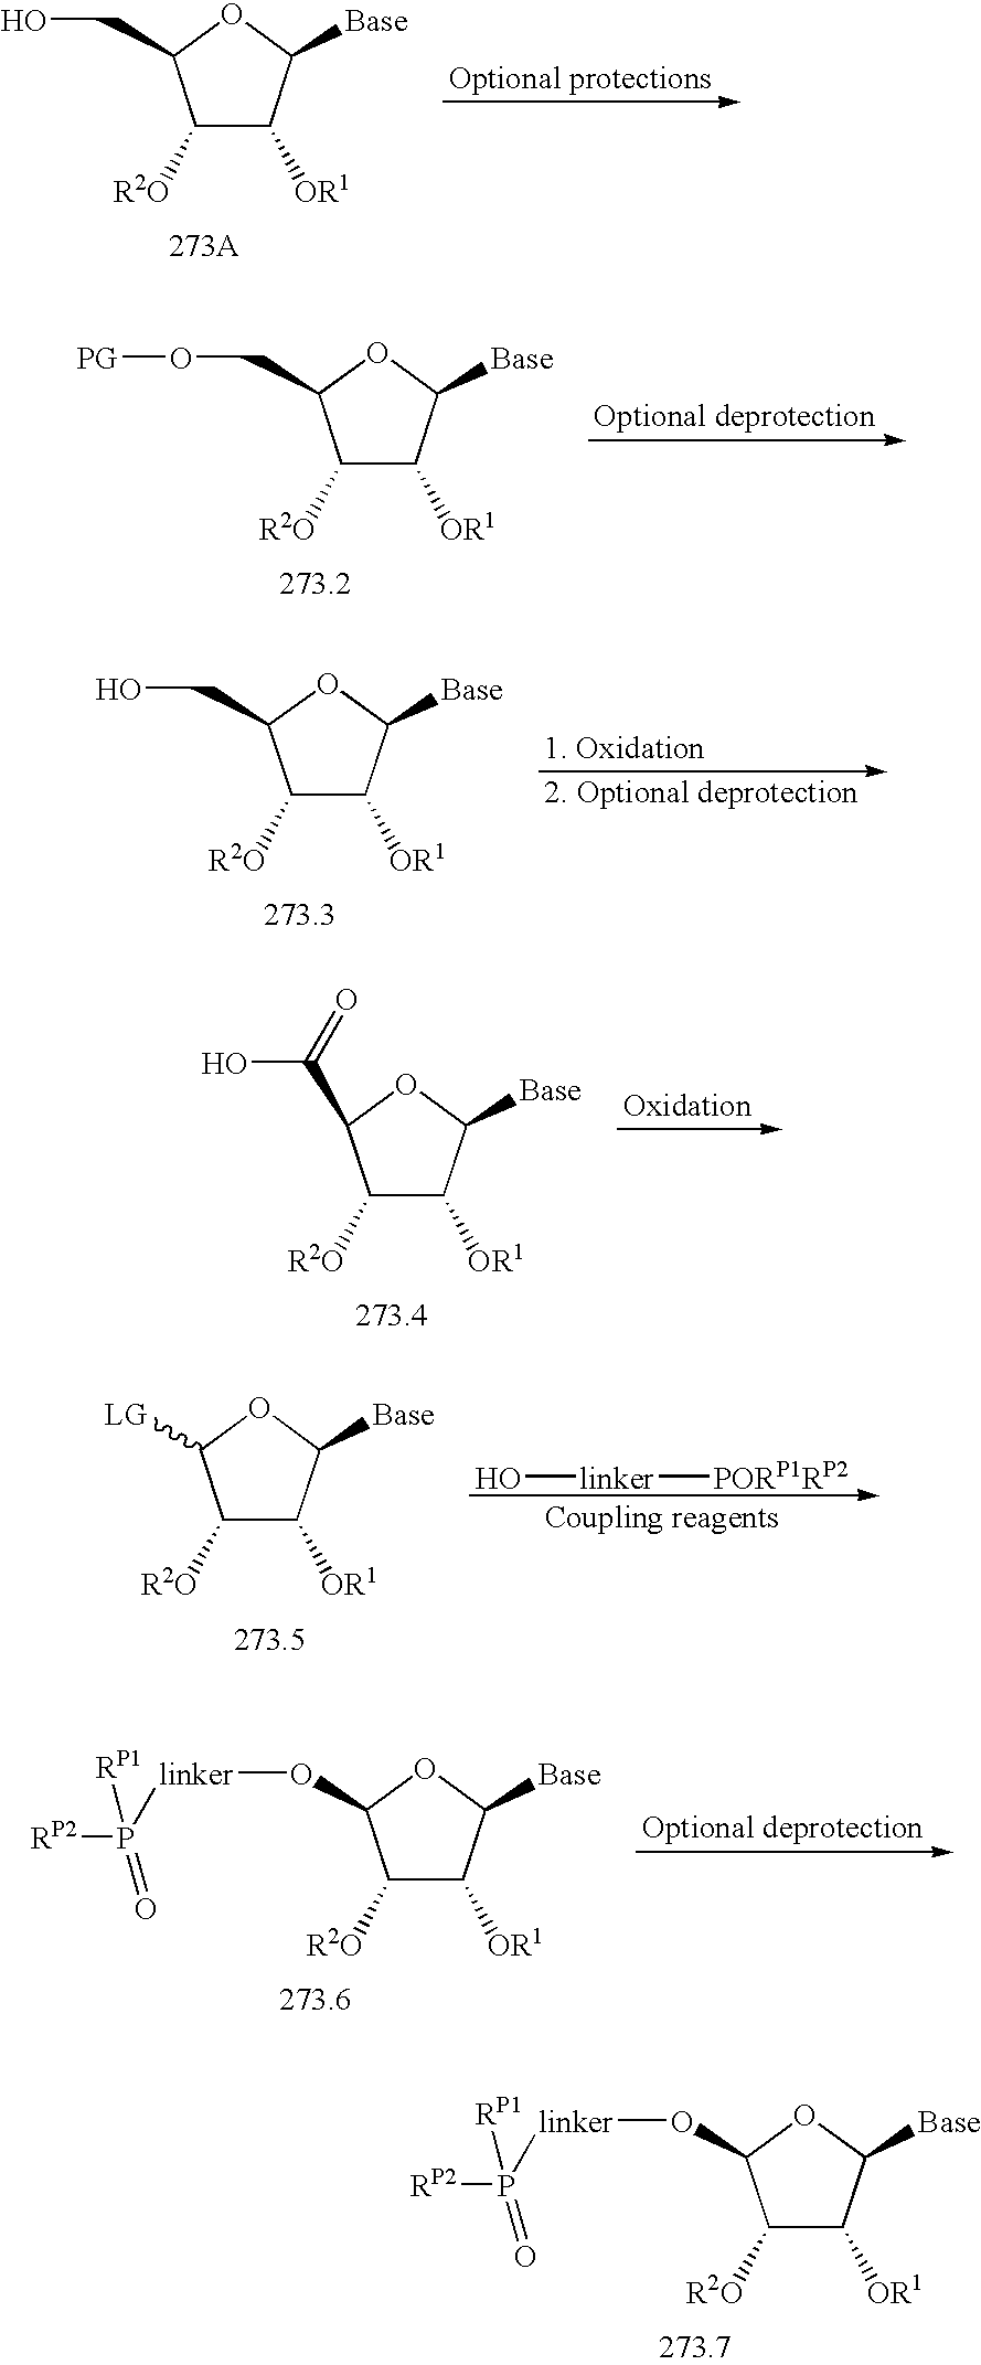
C1([R2O])C([OR1])C([Base])OC1CO.C1([R2O])C([OR1])C([Base])OC1CO[PG].C1([R2O])C([OR1])C([Base])OC1CO.C1([R2O])C([OR1])C([Base])OC1C(=O)O.C1([R2O])C([OR1])C([Base])OC1[LG].O[linker][PORP1RP2].C1([R2O])C([OR1])C([Base])OC1O[linker]P([RP2])(=O)[RP1].C1([R2O])C([OR1])C([Base])OC1O[linker]P([RP2])(=O)[RP1]
